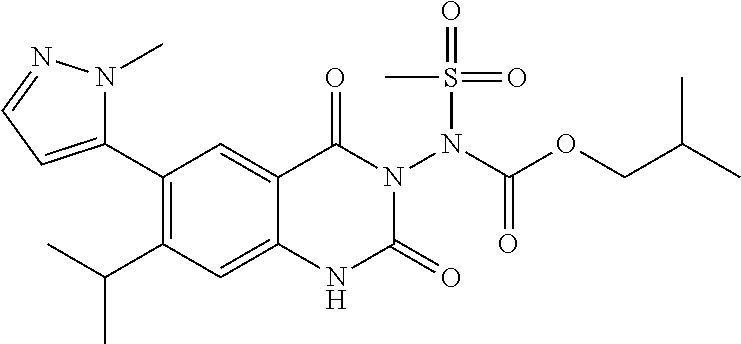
C1(C2=CC=NN2C)=C(C(C)C)C=C2C(=C1)C(=O)N(N(C(OCC(C)C)=O)S(=O)(=O)C)C(=O)N2
